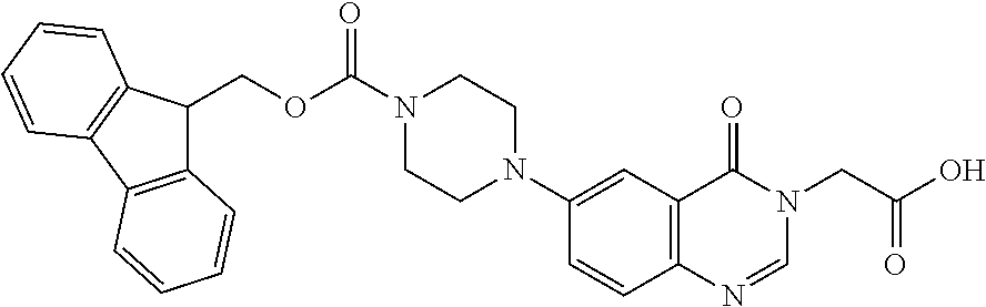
C1=CC2=C(C=C1N1CCN(C(OCC3C4=C(C5=C3C=CC=C5)C=CC=C4)=O)CC1)C(=O)N(CC(O)=O)C=N2
